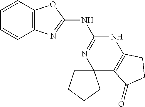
C12=C(C=CC=C1)OC(NC1=NC3(C4=C(N1)CCC4=O)CCCC3)=N2
